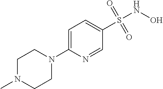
C1=C(N2CCN(C)CC2)N=CC(S(NO)(=O)=O)=C1
